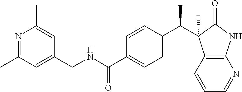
C12=C(C=CC=N1)C(C(C1=CC=C(C(NCC3=CC(C)=NC(C)=C3)=O)C=C1)C)(C)C(=O)N2
